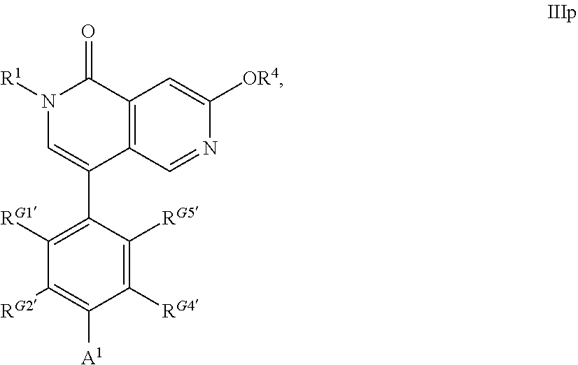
C1([OR4])=CC2=C(C(C3=C([RG1])C([RG2])=C([A1])C([RG4])=C3[RG5])=CN([R1])C2=O)C=N1
